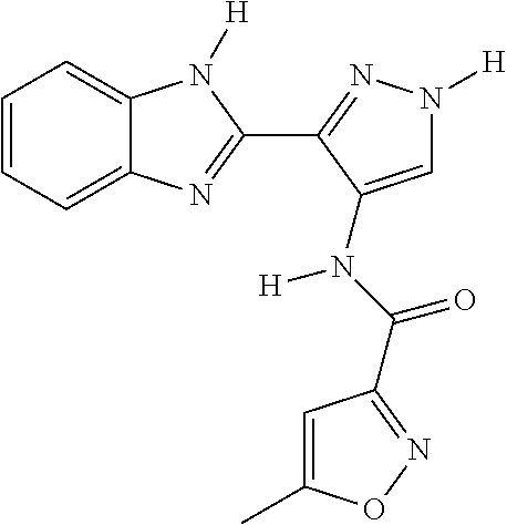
C1=CC=C2C(=C1)N([H])C(C1=NN([H])C=C1N(C(=O)C1=NOC(C)=C1)[H])=N2
